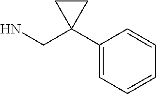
C1(C2(CN)CC2)=CC=CC=C1
